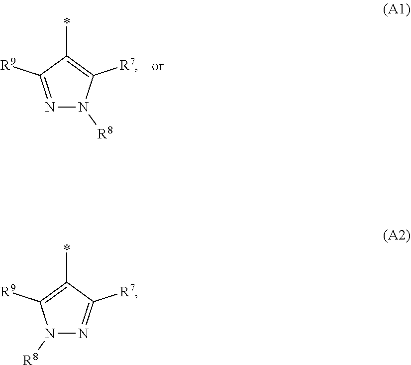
N1=C([R9])C(*)=C([R7])N1[R8].N1([R8])N=C([R7])C(*)=C1[R9]
